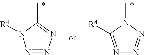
N1=NN=C(C)N1[R4].N1=C([R4])N(C)N=N1
